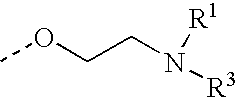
COCCN([R1])[R3]
